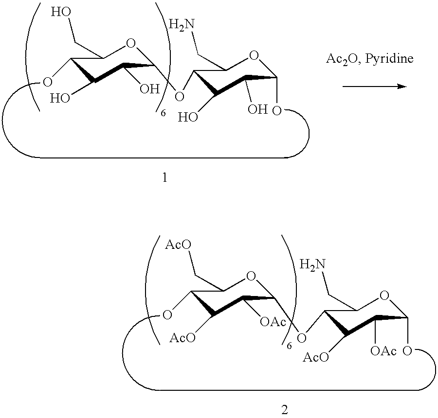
C1(O)C(O)C(O)C(OC2C(O)C(O)C(O)OC2CN)OC1CO.C1(O)C([AcO])C([OAc])C(OC2C([AcO])C([OAc])C(O)OC2CN)OC1C[AcO]
